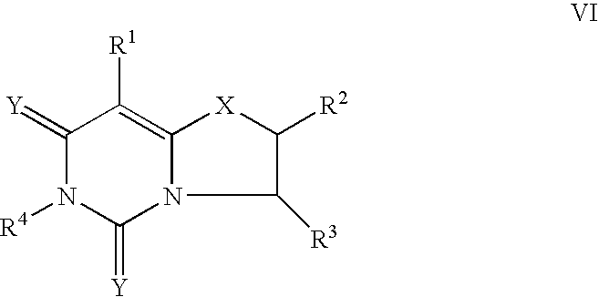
C1(=[Y])N([R4])C(=[Y])N2C(=C1[R1])[X]C([R2])C2[R3]
